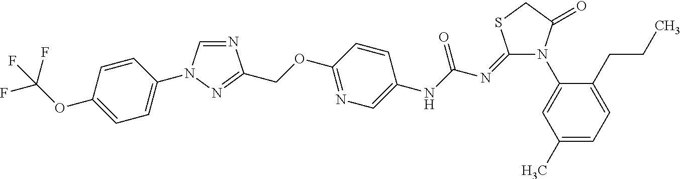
N1=CN(C2=CC=C(OC(F)(F)F)C=C2)N=C1COC1=NC=C(NC(N=C2N(C3=CC(C)=CC=C3CCC)C(=O)CS2)=O)C=C1
